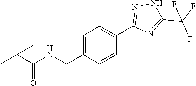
C(C(=O)NCC1=CC=C(C2=NNC(C(F)(F)F)=N2)C=C1)(C)(C)C
